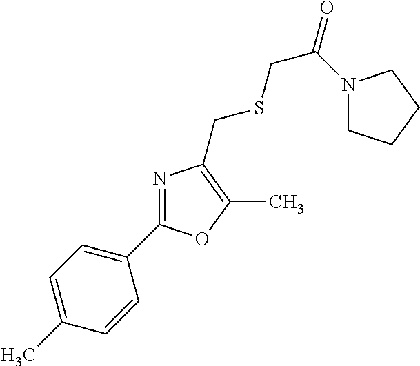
C1(C2=NC(CSCC(=O)N3CCCC3)=C(C)O2)=CC=C(C)C=C1
